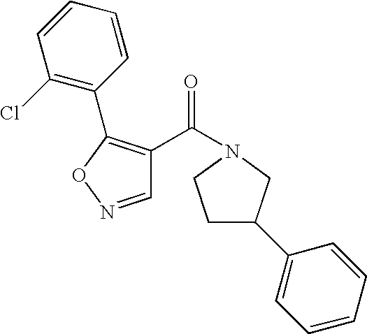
C1=NOC(C2=C(Cl)C=CC=C2)=C1C(N1CC(C2=CC=CC=C2)CC1)=O
